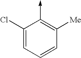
C1(Cl)=CC=CC([Me])=C1->C
